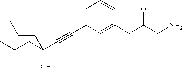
C(C(C#CC1=CC=CC(CC(CN)O)=C1)(O)CCC)CC
